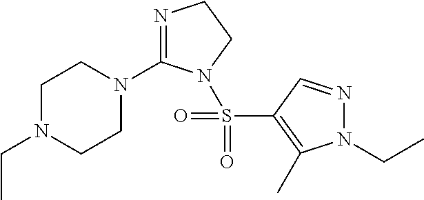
N1=C(N2CCN(CC)CC2)N(S(C2=C(C)N(CC)N=C2)(=O)=O)CC1
